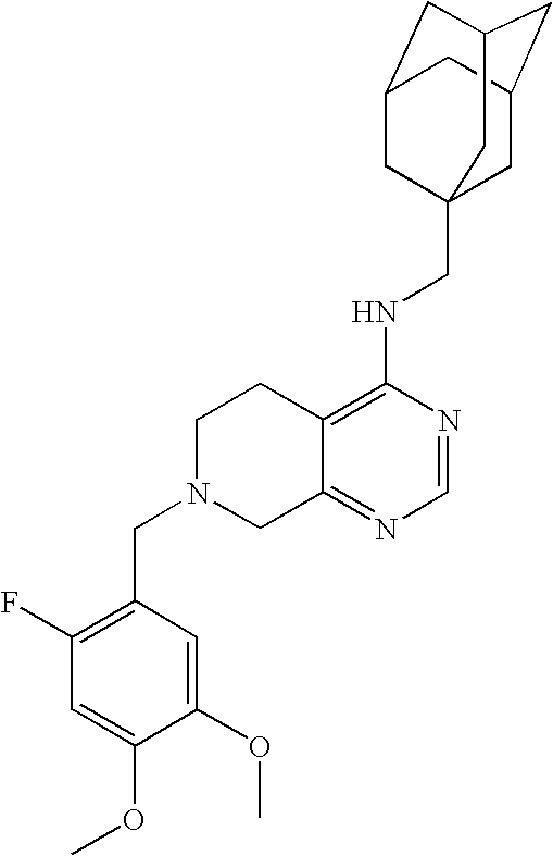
C12=C(NCC34CC5CC(CC(C3)C5)C4)N=CN=C1CN(CC1=C(F)C=C(OC)C(OC)=C1)CC2
